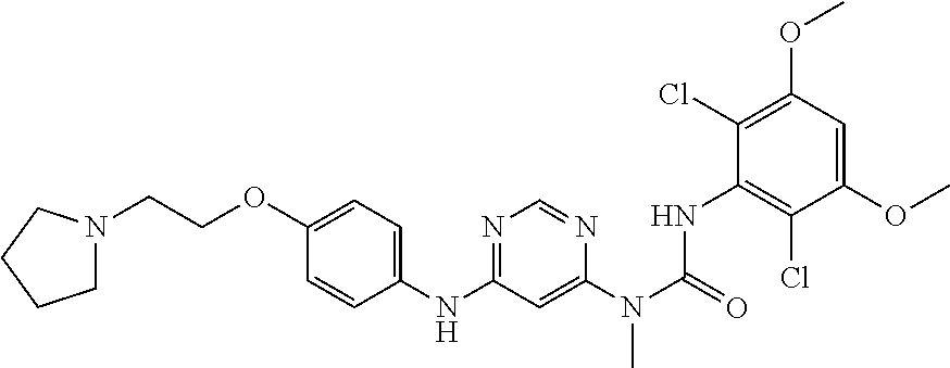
C1(OCCN2CCCC2)=CC=C(NC2=NC=NC(N(C(=O)NC3=C(Cl)C(OC)=CC(OC)=C3Cl)C)=C2)C=C1
